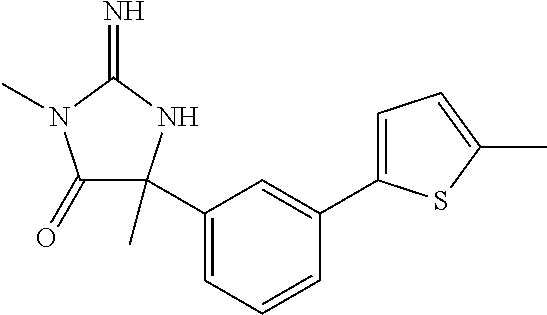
C1(=O)C(C2=CC=CC(C3=CC=C(C)S3)=C2)(C)NC(=N)N1C
